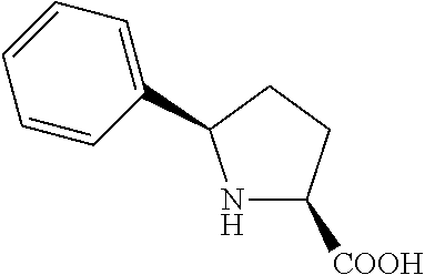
N1C([COOH])CCC1C1=CC=CC=C1
